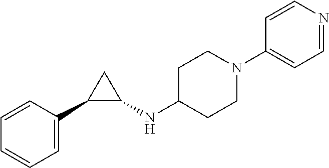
C1=CC=CC=C1C1C(NC2CCN(C3=CC=NC=C3)CC2)C1
